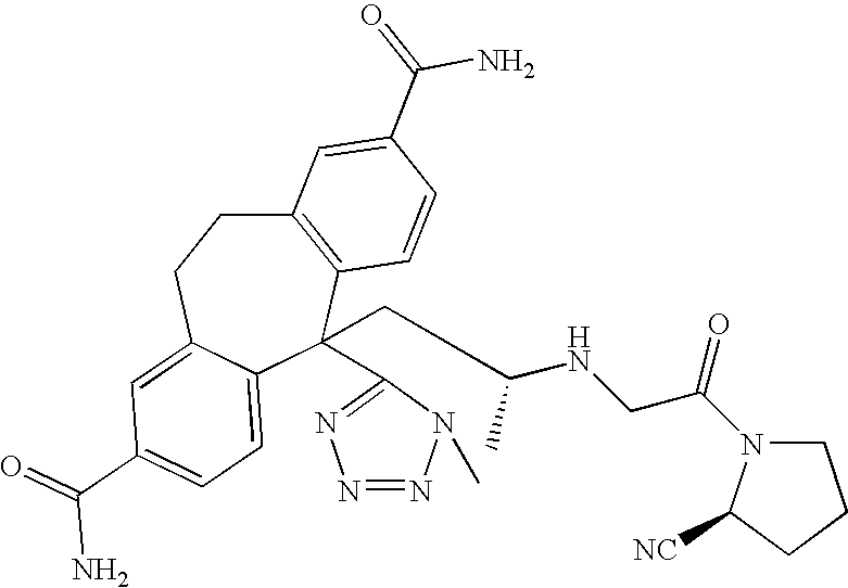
C12=C(C(CC(C)NCC(=O)N3CCCC3[CN])(C3=NN=NN3C)C3=CC=C(C(=O)N)C=C3CC1)C=CC(C(=O)N)=C2
